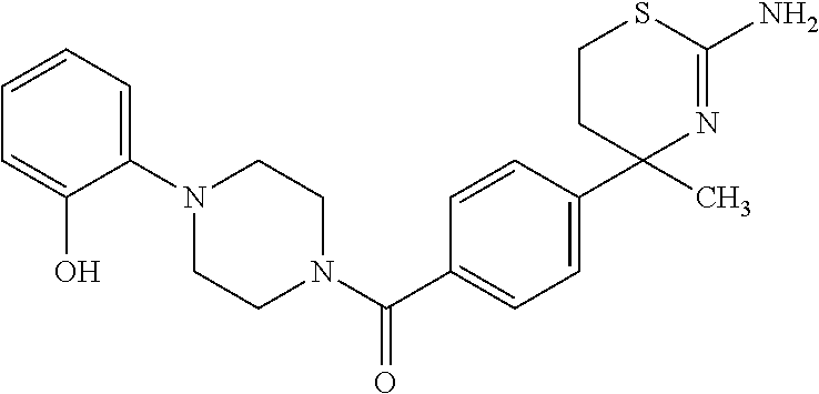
C1=C(C2(C)N=C(N)SCC2)C=CC(C(N2CCN(C3=CC=CC=C3O)CC2)=O)=C1
